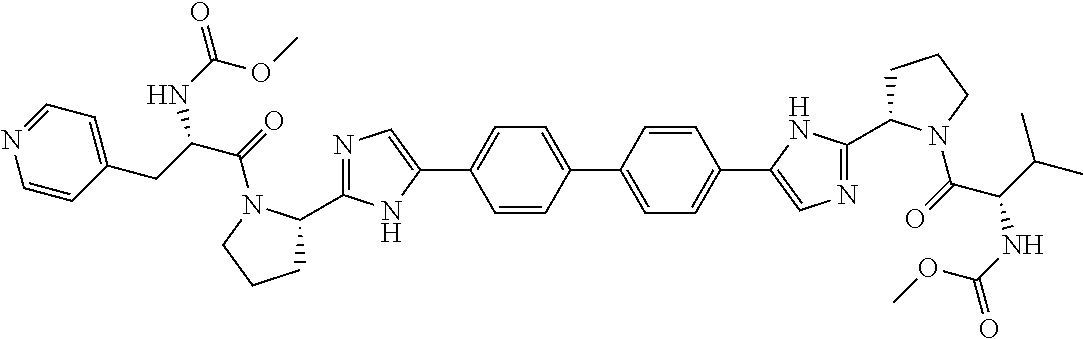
C1=CC(C2=CC=C(C3=CN=C(C4CCCN4C(C(NC(OC)=O)C(C)C)=O)N3)C=C2)=CC=C1C1=CN=C(C2CCCN2C(=O)C(CC2=CC=NC=C2)NC(=O)OC)N1
